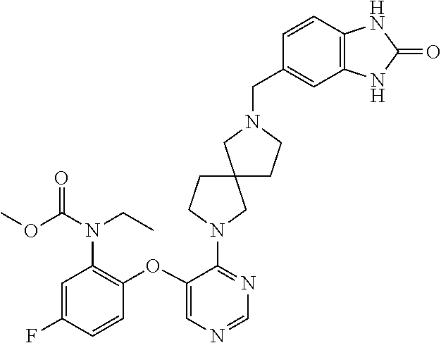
C1(OC2=C(N(C(OC)=O)CC)C=C(F)C=C2)=CN=CN=C1N1CCC2(C1)CCN(CC1=CC3=C(C=C1)NC(=O)N3)C2
